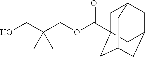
C(OCC(CO)(C)C)(=O)C12CC3CC(CC(C1)C3)C2
